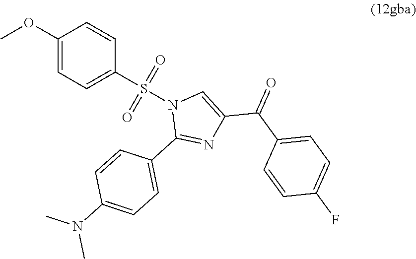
C1(C2=NC(C(C3=CC=C(F)C=C3)=O)=CN2S(=O)(=O)C2=CC=C(OC)C=C2)=CC=C(N(C)C)C=C1
